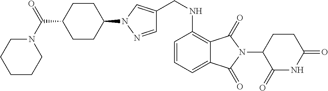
C1=C2C(=C(NCC3=CN(C4CCC(C(N5CCCCC5)=O)CC4)N=C3)C=C1)C(=O)N(C1C(=O)NC(=O)CC1)C2=O
